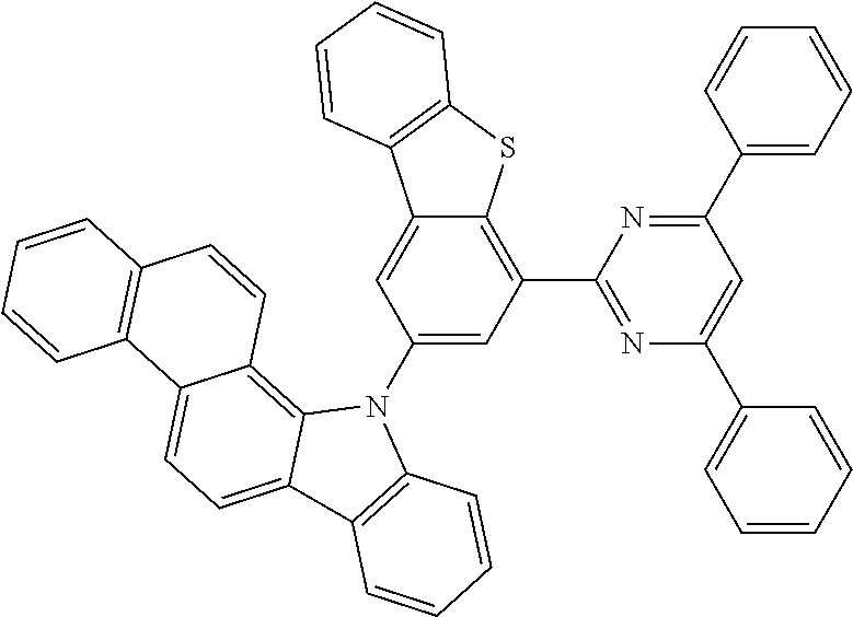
C1(C2=CC=CC=C2)=NC(C2=C3C(=CC(N4C5=C6C(=CC=C5C5=C4C=CC=C5)C4=C(C=C6)C=CC=C4)=C2)C2=C(S3)C=CC=C2)=NC(C2=CC=CC=C2)=C1
